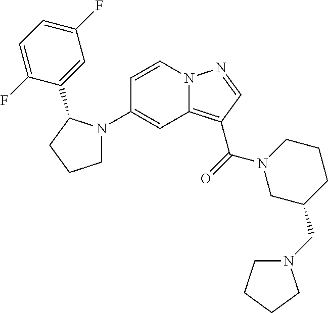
C1(N2CCCC2C2=CC(F)=CC=C2F)=CC2=C(C(=O)N3CC(CN4CCCC4)CCC3)C=NN2C=C1
